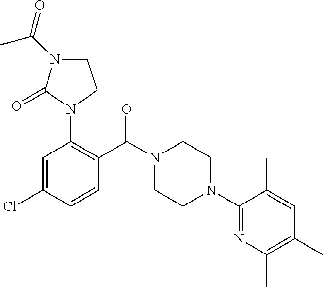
C1=C(Cl)C=CC(C(N2CCN(C3=NC(C)=C(C)C=C3C)CC2)=O)=C1N1C(=O)N(C(=O)C)CC1
